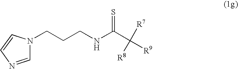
C1=NC=CN1CCCNC(C([R9])([R7])[R8])=S
